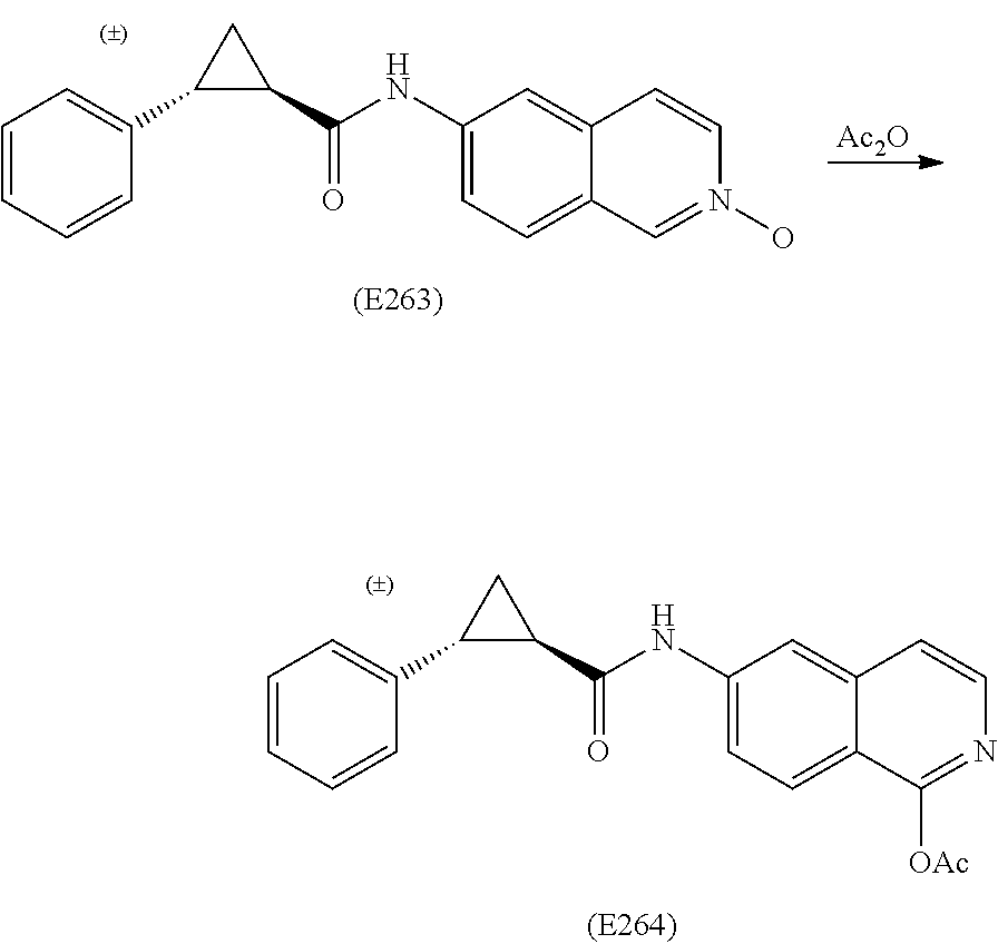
C1=CC=CC(C2C(C(NC3=CC=C4C(=C3)C=CN(O)=C4)=O)C2)=C1.[Ac2O].C1=CC=CC(C2C(C(NC3=CC=C4C(=C3)C=CN=C4[OAc])=O)C2)=C1
